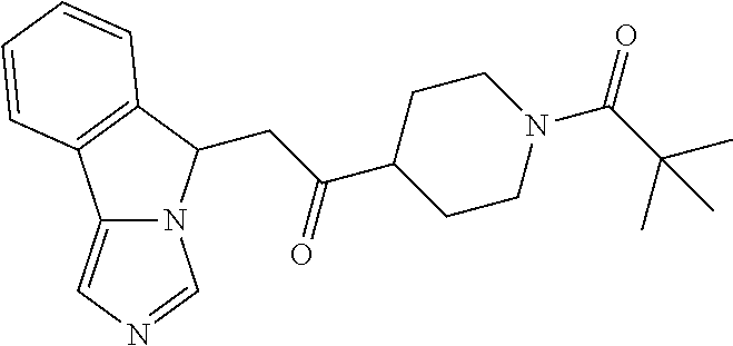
C(C(C1CCN(C(C(C)(C)C)=O)CC1)=O)C1N2C(=CN=C2)C2=C1C=CC=C2
